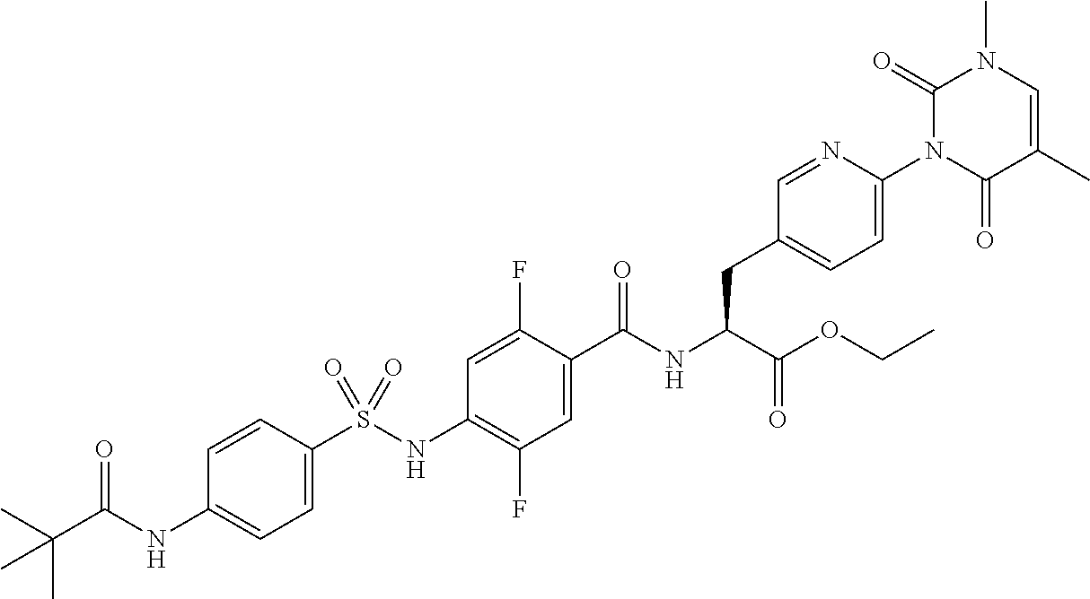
C1=C(S(NC2=C(F)C=C(C(NC(C(OCC)=O)CC3=CC=C(N4C(=O)C(C)=CN(C)C4=O)N=C3)=O)C(F)=C2)(=O)=O)C=CC(NC(C(C)(C)C)=O)=C1
